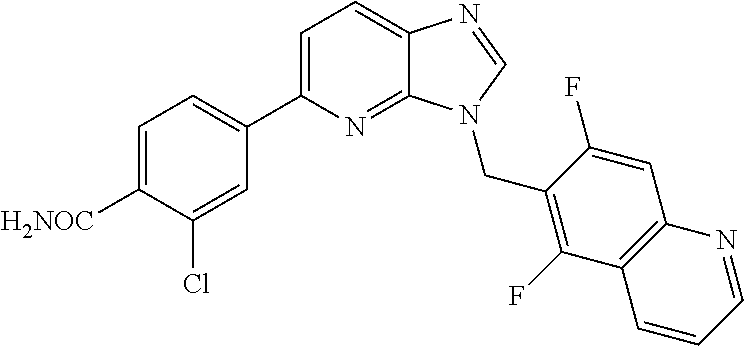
C1(C2=CC=C3C(=N2)N(CC2=C(F)C4=C(C=C2F)N=CC=C4)C=N3)=CC=C([H2NOC])C(Cl)=C1
